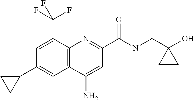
C1(N)=CC(C(NCC2(O)CC2)=O)=NC2=C1C=C(C1CC1)C=C2C(F)(F)F
